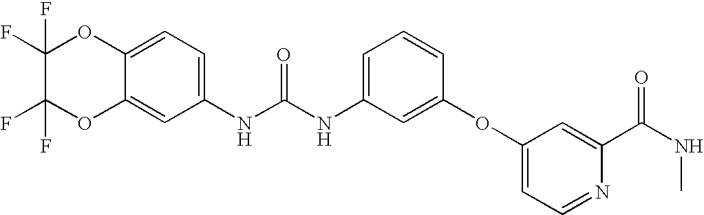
C1(F)(F)C(F)(F)OC2=CC(NC(NC3=CC=CC(OC4=CC=NC(C(NC)=O)=C4)=C3)=O)=CC=C2O1
